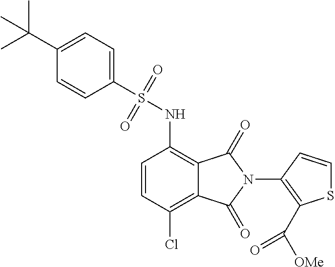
C1=CC(Cl)=C2C(=C1NS(C1=CC=C(C(C)(C)C)C=C1)(=O)=O)C(=O)N(C1=C(C([OMe])=O)SC=C1)C2=O
